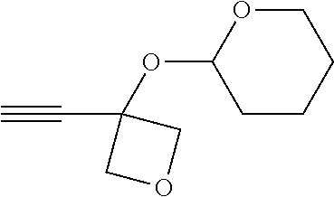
C1OC(OC2(C#C)COC2)CCC1
